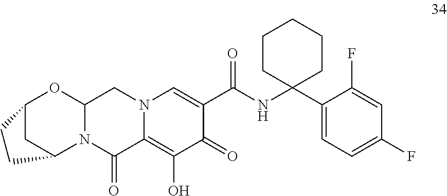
N12C(CN3C(=C(O)C(=O)C(C(NC4(C5=CC=C(F)C=C5F)CCCCC4)=O)=C3)C1=O)OC1CC2CC1
